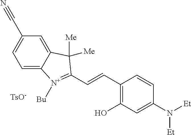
C1=C2C(=CC(C#N)=C1)C([Me])([Me])C(C=CC1=C(O)C=C(N([Et])[Et])C=C1)=[N+]2[Bu].[TsO-]
